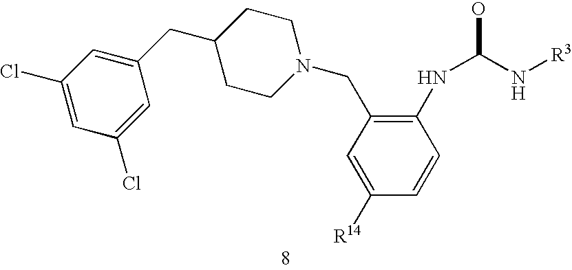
C1(Cl)=CC(Cl)=CC(CC2CCN(CC3=C(NC(O)N[R3])C=CC([R14])=C3)CC2)=C1
